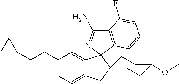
C1(CCC2CC2)=CC=C2C(=C1)C1(N=C(N)C3=C1C=CC=C3F)C1(C2)CCC(OC)CC1
